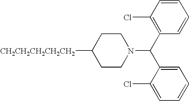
[CH2CH2CH2CH2CH2]C1CCN(C(C2=C(Cl)C=CC=C2)C2=CC=CC=C2Cl)CC1
